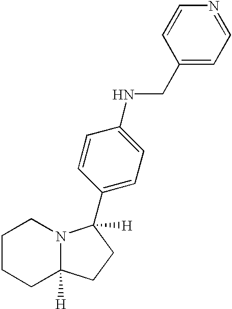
C1CCC2([H])N(C1)C(C1=CC=C(NCC3=CC=NC=C3)C=C1)([H])CC2
